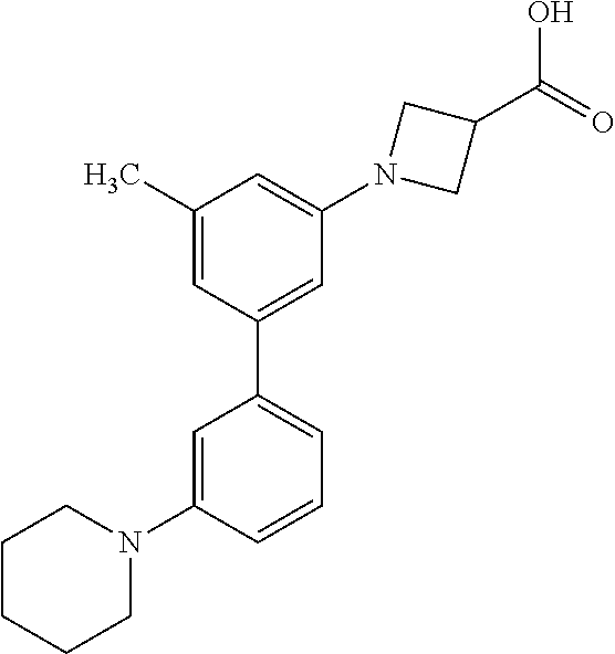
C1=C(N2CCCCC2)C=CC=C1C1=CC(N2CC(C(=O)O)C2)=CC(C)=C1
